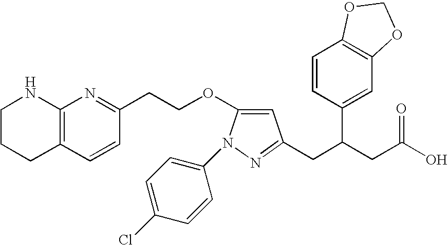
C1=CC(C(CC(O)=O)CC2=NN(C3=CC=C(Cl)C=C3)C(OCCC3=NC4=C(C=C3)CCCN4)=C2)=CC2=C1OCO2
